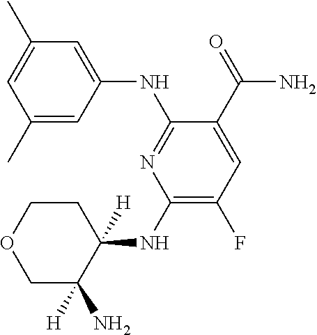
C1(C)=CC(NC2=NC(NC3([H])CCOCC3(N)[H])=C(F)C=C2C(=O)N)=CC(C)=C1
